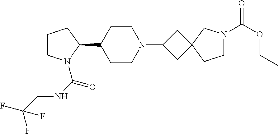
C1CN(C(NCC(F)(F)F)=O)C(C2CCN(C3CC4(C3)CCN(C(OCC)=O)C4)CC2)C1
